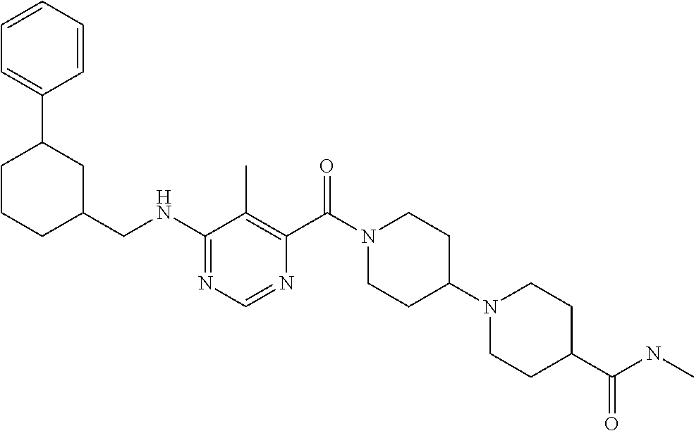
C1(NCC2CC(C3=CC=CC=C3)CCC2)=NC=NC(C(N2CCC(N3CCC(C(NC)=O)CC3)CC2)=O)=C1C
